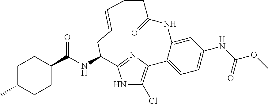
C1(C(NC2C3=NC(=C(Cl)N3)C3=CC=C(NC(OC)=O)C=C3NC(=O)CCC=CC2)=O)CCC(C)CC1
